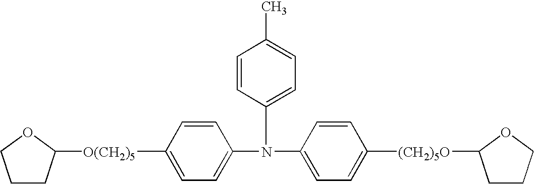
C1=C(N(C2=CC=C([(CH2)5O]C3CCCO3)C=C2)C2=CC=C(C)C=C2)C=CC([O(CH2)5]C2CCCO2)=C1
